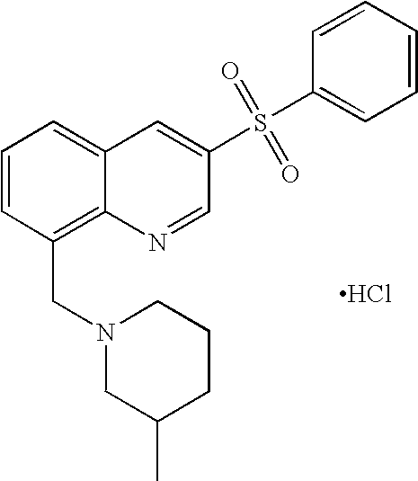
C1=CC(CN2CC(C)CCC2)=C2C(=C1)C=C(S(C1=CC=CC=C1)(=O)=O)C=N2.Cl
